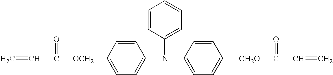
C=CC([OCH2]C1=CC=C(N(C2=CC=C([CH2O]C(C=C)=O)C=C2)C2=CC=CC=C2)C=C1)=O
